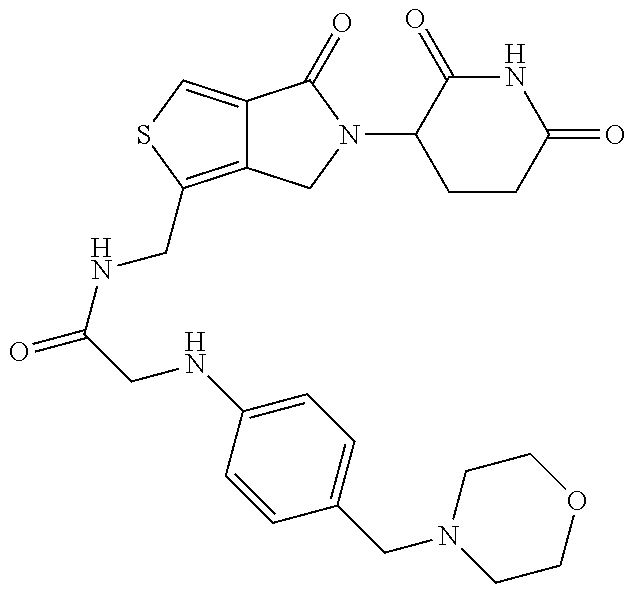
C12=C(CNC(CNC3=CC=C(CN4CCOCC4)C=C3)=O)SC=C1C(=O)N(C1CCC(=O)NC1=O)C2
